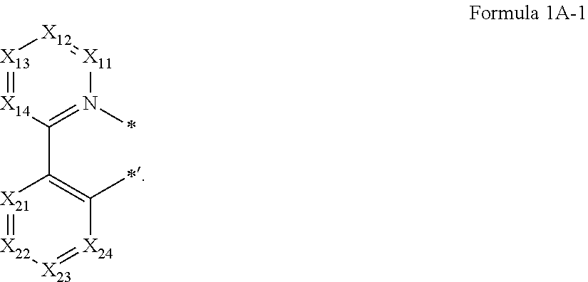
[X13]1=[X14]C(C2=C(*)[X24]=[X23][X22]=[X21]2)=N(*)[X11]=[X12]1
